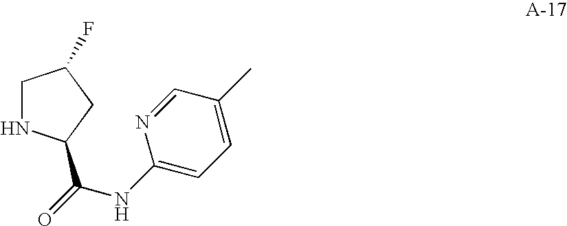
C1NC(C(NC2=CC=C(C)C=N2)=O)CC1F
